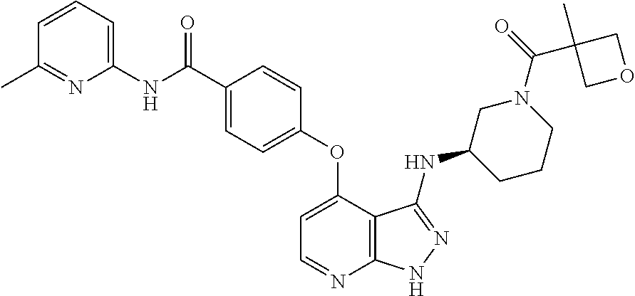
N(C(=O)C1=CC=C(OC2=CC=NC3=C2C(NC2CCCN(C(=O)C4(C)COC4)C2)=NN3)C=C1)C1=CC=CC(C)=N1
